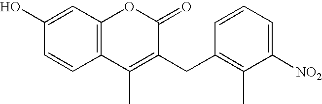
C12=C(C=C(O)C=C1)OC(=O)C(CC1=C(C)C([NO2])=CC=C1)=C2C
